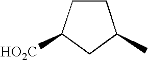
C1CC([HO2C])CC1C
